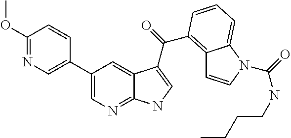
C1(C2=CN=C(OC)C=C2)=CN=C2C(=C1)C(C(=O)C1=C3C=CN(C(=O)NCCCC)C3=CC=C1)=CN2
